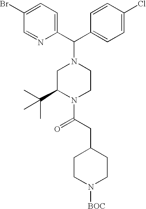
C1=C(Br)C=NC(C(C2=CC=C(Cl)C=C2)N2CC(C(C)(C)C)N(C(CC3CCN([BOC])CC3)=O)CC2)=C1
